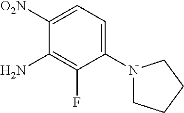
C1(N2CCCC2)=CC=C([O2N])C(N)=C1F
